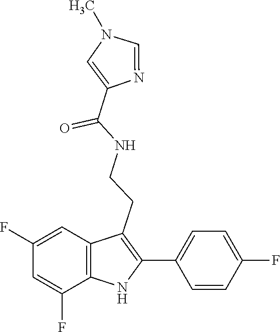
C1=C(C(NCCC2=C(C3=CC=C(F)C=C3)NC3=C2C=C(F)C=C3F)=O)N=CN1C
